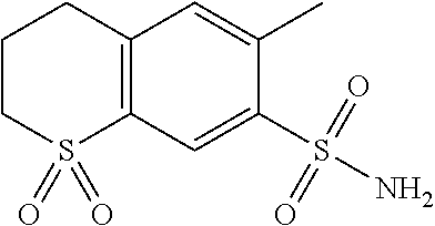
C1CS(=O)(=O)C2=C(C1)C=C(C)C(S(=O)(=O)N)=C2
